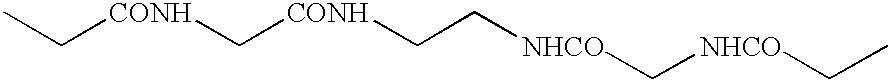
CC[CONH]C[CONH]CC[NHCO]C[NHCO]CC
